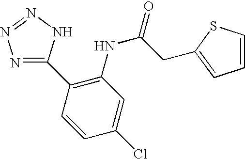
C1(C2=C(NC(=O)CC3=CC=CS3)C=C(Cl)C=C2)=NN=NN1
